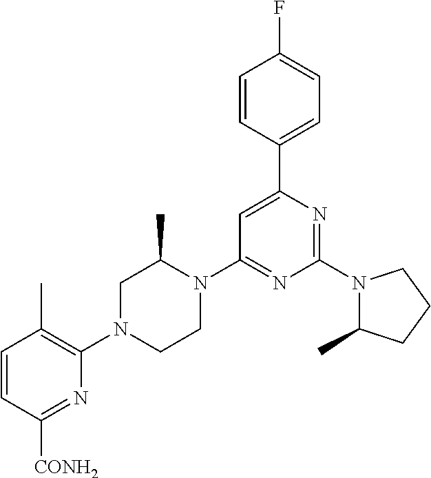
N1(C2=NC(C3=CC=C(F)C=C3)=CC(N3C(C)CN(C4=C(C)C=CC([CONH2])=N4)CC3)=N2)C(C)CCC1
